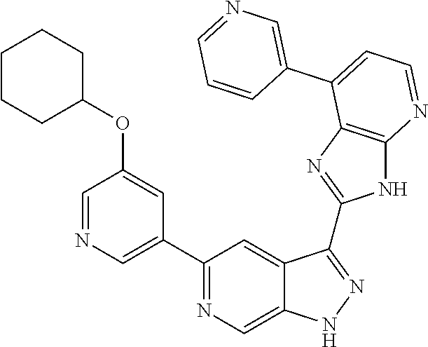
C1(C2=NC=C3C(=C2)C(C2=NC4=C(N2)N=CC=C4C2=CN=CC=C2)=NN3)=CN=CC(OC2CCCCC2)=C1
